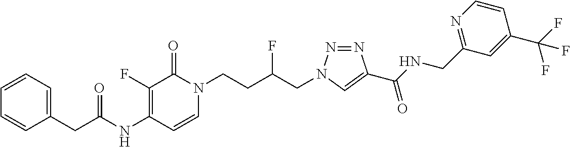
N(C1=C(F)C(=O)N(CCC(CN2N=NC(C(NCC3=NC=CC(C(F)(F)F)=C3)=O)=C2)F)C=C1)C(CC1=CC=CC=C1)=O
